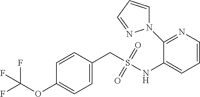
C1=C(CS(NC2=CC=CN=C2N2C=CC=N2)(=O)=O)C=CC(OC(F)(F)F)=C1
